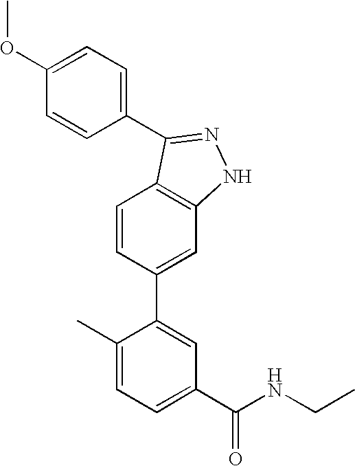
C1=CC(C2=CC(C(NCC)=O)=CC=C2C)=CC2=C1C(C1=CC=C(OC)C=C1)=NN2
